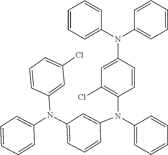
C1(N(C2=CC=CC(N(C3=C(Cl)C=C(N(C4=CC=CC=C4)C4=CC=CC=C4)C=C3)C3=CC=CC=C3)=C2)C2=CC=CC=C2)=CC(Cl)=CC=C1
